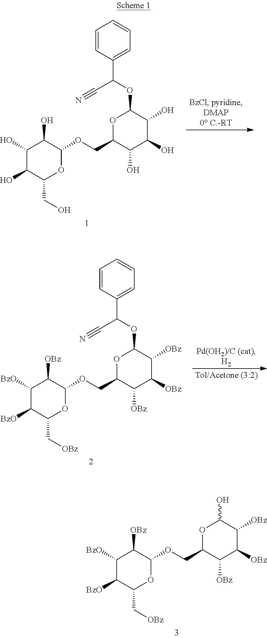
OC1OC(COC2C([OBz])C([BzO])C([BzO])C(C[OBz])O2)C([OBz])C([OBz])C1[OBz].C1=CC(C(C#N)OC2OC(COC3C(O)C(O)C(O)C(CO)O3)C(O)C(O)C2O)=CC=C1.C1=CC(C(C#N)OC2OC(COC3C([OBz])C([BzO])C([BzO])C(C[OBz])O3)C([OBz])C([OBz])C2[OBz])=CC=C1
